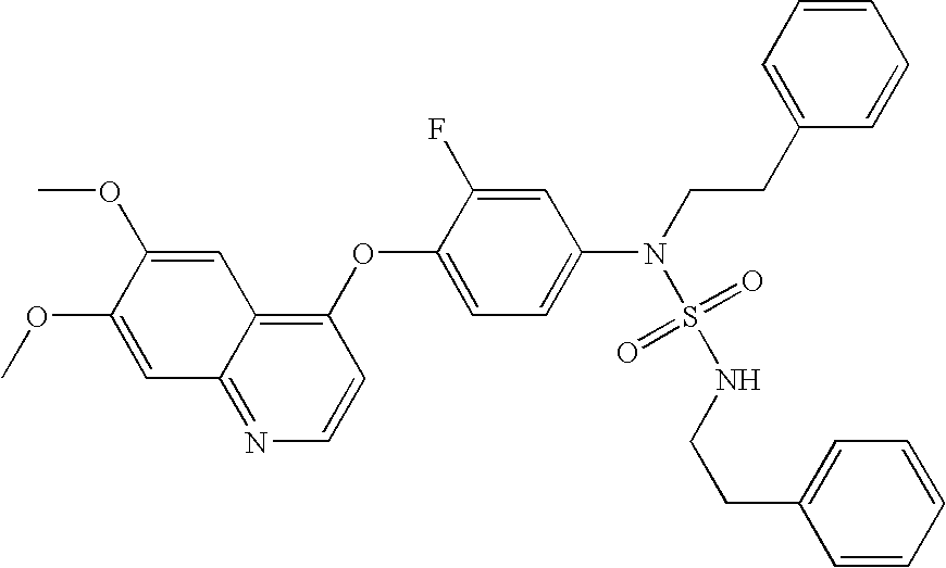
C1(OC2=CC=C(N(CCC3=CC=CC=C3)S(=O)(=O)NCCC3=CC=CC=C3)C=C2F)=C2C(=NC=C1)C=C(OC)C(OC)=C2
